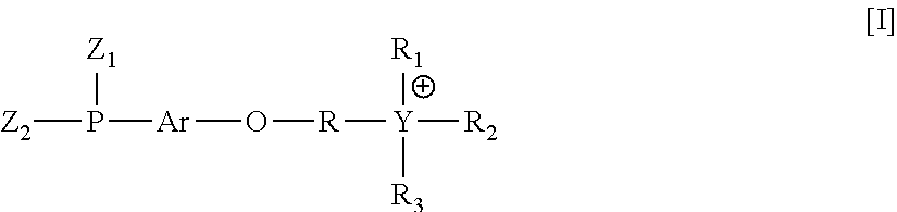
[Z2]P([Z1])[Ar]O[R][Y]([R2])([R3])[R1]
